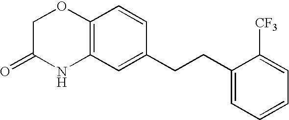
C12=C(C=C(CCC3=CC=CC=C3[CF3])C=C1)NC(=O)CO2
